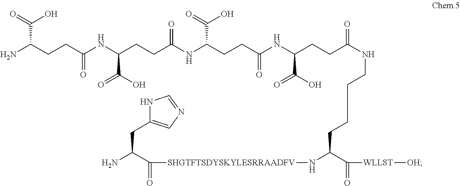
NC(CCC(NC(CCC(NC(CCC(NC(CCC(NCCCCC(C([WLLST][OH])=O)N[SHGTFTSDYSKYLESRRAADFV]C(C(N)CC1=CN=CN1)=O)=O)C(=O)O)=O)C(O)=O)=O)C(=O)O)=O)C(O)=O
